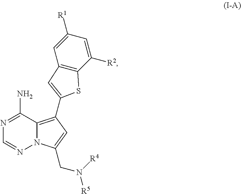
N12C(=C(C3=CC4=C(C([R2])=CC([R1])=C4)S3)C=C1CN([R5])[R4])C(N)=NC=N2
